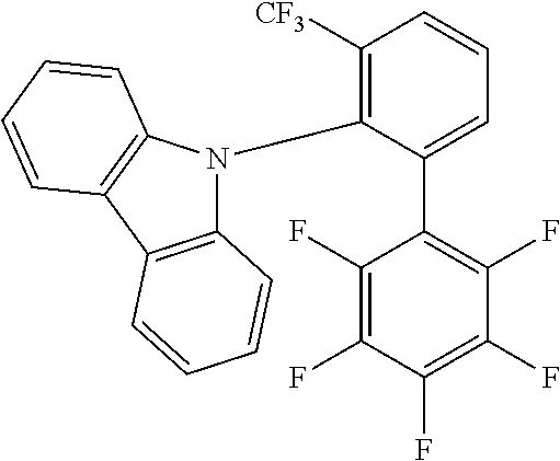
C1(F)=C(F)C(F)=C(F)C(F)=C1C1=CC=CC([CF3])=C1N1C2=C(C3=C1C=CC=C3)C=CC=C2
